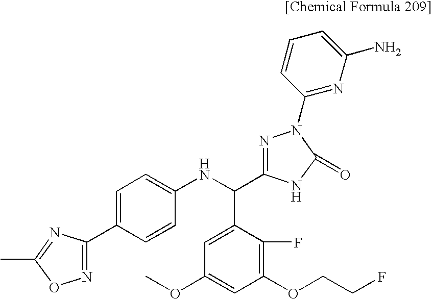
C1=C(C2=NOC(C)=N2)C=CC(NC(C2=CC(OC)=CC(OCCF)=C2F)C2=NN(C3=NC(N)=CC=C3)C(=O)N2)=C1
